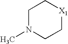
C1N(C)CC[X1]C1
